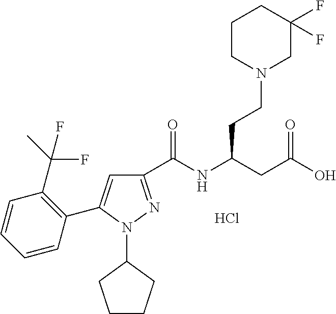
C1(C(NC(CC(O)=O)CCN2CC(F)(F)CCC2)=O)=NN(C2CCCC2)C(C2=C(C(C)(F)F)C=CC=C2)=C1.Cl
